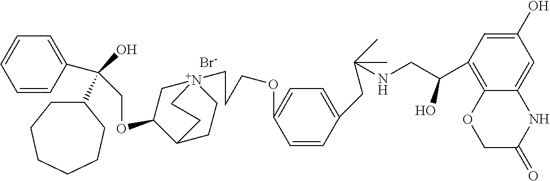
[Br-].C(OC1C[N+]2(CCCOC3=CC=C(CC(C)(C)NCC(C4=C5C(=CC(O)=C4)NC(=O)CO5)O)C=C3)CCC1CC2)C(O)(C1=CC=CC=C1)C1CCCCCC1
